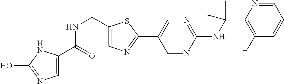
C1(NC(C2=C(F)C=CC=N2)(C)C)=NC=C(C2=NC=C(CNC(C3=CN=C(O)N3)=O)S2)C=N1
